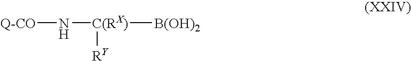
N([C(RX)]([B(OH)2])[RY])[Q-CO]
